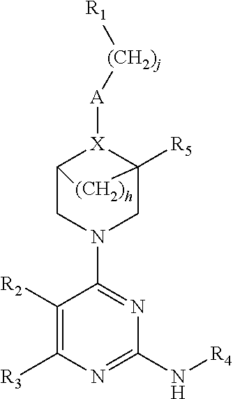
C12CN(C3=NC(N[R4])=NC([R3])=C3[R2])CC([R5])([X]1[A][(CH2)j][R1])[(CH2)h]2
